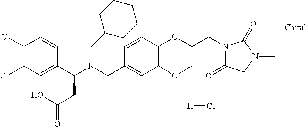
C1(C(N(CC2=CC(OC)=C(OCCN3C(=O)CN(C)C3=O)C=C2)CC2CCCCC2)CC(O)=O)=CC(Cl)=C(Cl)C=C1.[H]Cl
